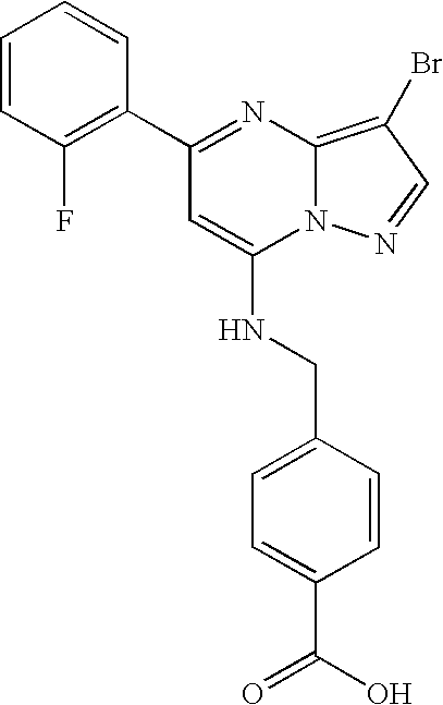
C1(C2=NC3=C(Br)C=NN3C(NCC3=CC=C(C(O)=O)C=C3)=C2)=C(F)C=CC=C1
